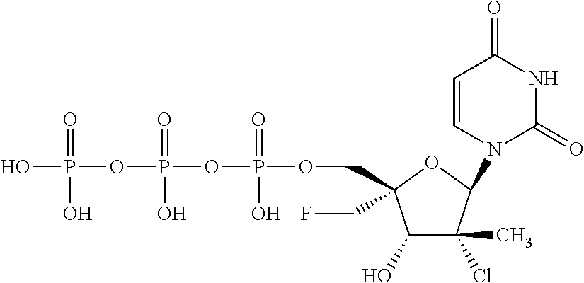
C1(O)C(Cl)(C)C(N2C(=O)NC(=O)C=C2)OC1(CF)COP(OP(OP(O)(=O)O)(=O)O)(=O)O
